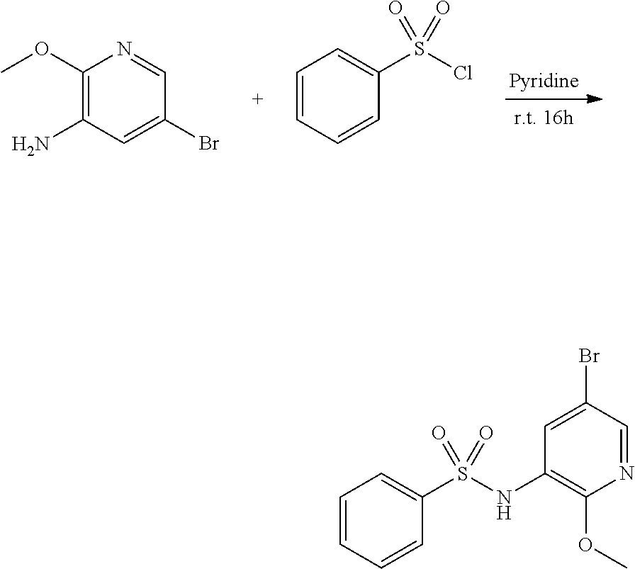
C1=NC(OC)=C(N)C=C1Br.C1(S(Cl)(=O)=O)=CC=CC=C1.N1=CC(Br)=CC(NS(C2=CC=CC=C2)(=O)=O)=C1OC
